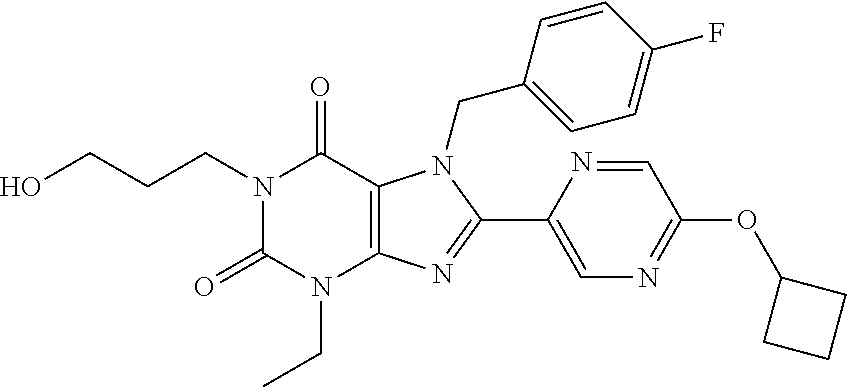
N1(CCCO)C(=O)N(CC)C2=C(C1=O)N(CC1=CC=C(F)C=C1)C(C1=CN=C(OC3CCC3)C=N1)=N2
